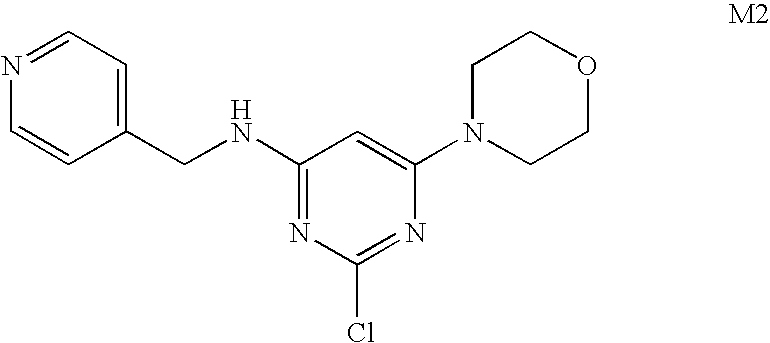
C1(NCC2=CC=NC=C2)=NC(Cl)=NC(N2CCOCC2)=C1
